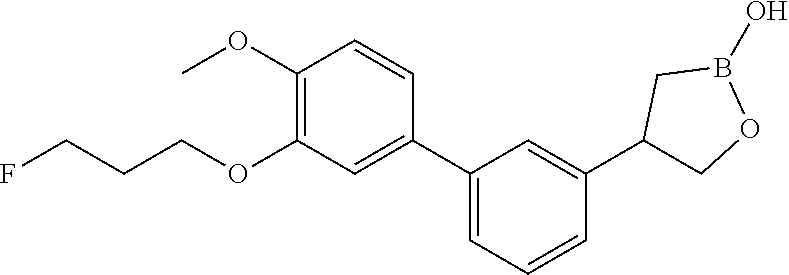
C1(OC)=C(OCCCF)C=C(C2=CC=CC(C3COB(O)C3)=C2)C=C1
